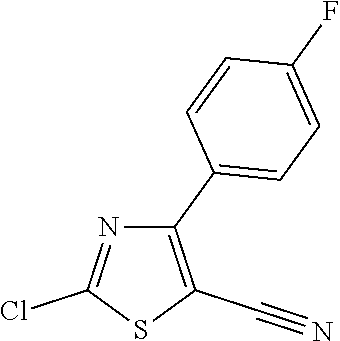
C1(C2=CC=C(F)C=C2)=C(C#N)SC(Cl)=N1
